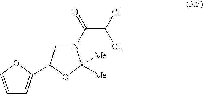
C1=COC(C2CN(C(=O)C(Cl)Cl)C([Me])([Me])O2)=C1
